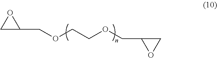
O1CC1COCCOCC1OC1
